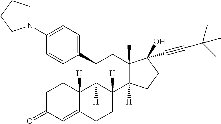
C1(C2C3([H])C([H])(C4([H])C(C)(C2)C(O)(C#CC(C)(C)C)CC4)CCC2=CC(=O)CCC32[H])=CC=C(N2CCCC2)C=C1
